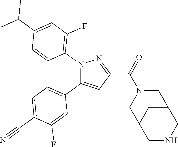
C1=C(C#N)C(F)=CC(C2=CC(C(=O)N3CC4CNCC(C3)C4)=NN2C2=C(F)C=C(C(C)C)C=C2)=C1
